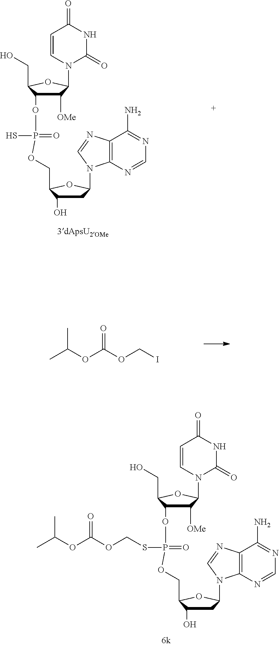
C1([OMe])C(OP(S)(=O)OCC2C(O)CC(N3C4=C(C(N)=NC=N4)N=C3)O2)C(CO)OC1N1C(=O)NC(=O)C=C1.CC(OC(OCI)=O)C.C1([OMe])C(OP(=O)(OCC2C(O)CC(N3C4=C(C(N)=NC=N4)N=C3)O2)SCOC(OC(C)C)=O)C(CO)OC1N1C(=O)NC(=O)C=C1
